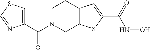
C(N1CC2=C(CC1)C=C(C(NO)=O)S2)(=O)C1=CSC=N1
